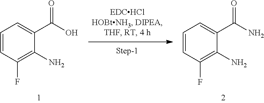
C1=CC(F)=C(N)C(C(N)=O)=C1.C1=CC(F)=C(N)C(C(O)=O)=C1
